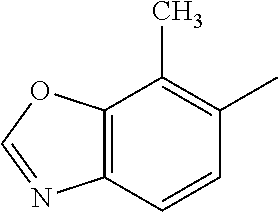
C12=C(C=CC(C)=C1C)N=CO2
